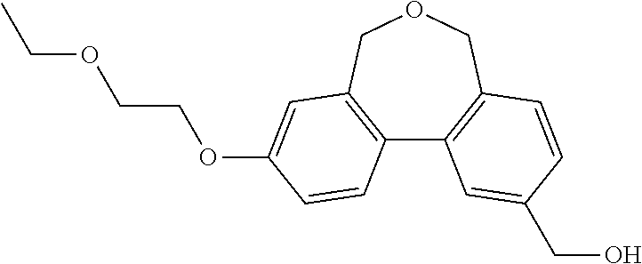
C12=C(COCC3=C1C=C(CO)C=C3)C=C(OCCOCC)C=C2
